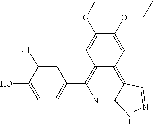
C1=C(O)C(Cl)=CC(C2=C3C(=C4C(=N2)NN=C4C)C=C(OCC)C(OC)=C3)=C1
